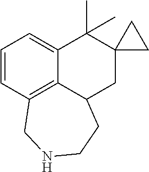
C1=CC2=C3C(=C1)C(C)(C)C1(CC3CCNC2)CC1
